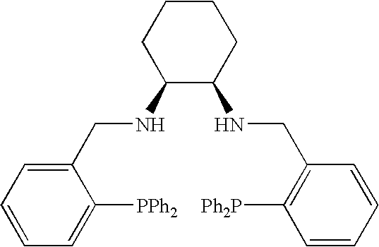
C1(NCC2=CC=CC=C2[PPh2])C(NCC2=C([Ph2P])C=CC=C2)CCCC1
